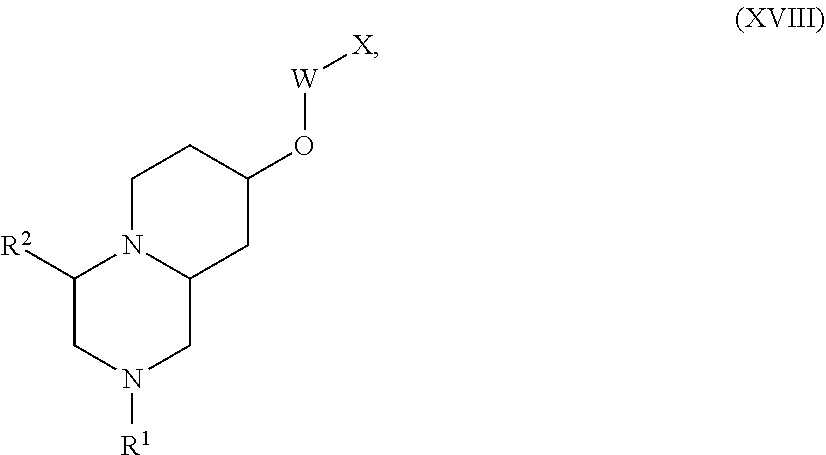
C1([R2])CN([R1])CC2N1CCC(O[W][X])C2
